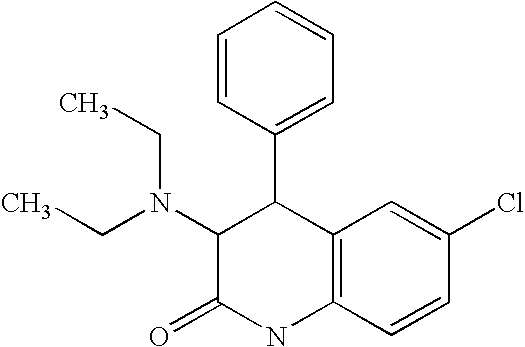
C1=CC(C2C(N(CC)CC)C(=O)NC3=C2C=C(Cl)C=C3)=CC=C1
